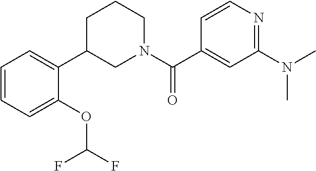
C1=CC=C(OC(F)F)C(C2CN(C(C3=CC(N(C)C)=NC=C3)=O)CCC2)=C1
